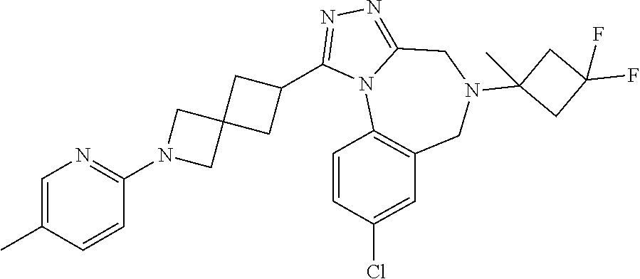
C1=C(C)C=CC(N2CC3(C2)CC(C2=NN=C4N2C2=C(CN(C5(C)CC(F)(F)C5)C4)C=C(Cl)C=C2)C3)=N1
